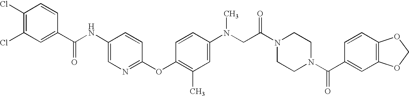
C1(Cl)=C(Cl)C=C(C(NC2=CN=C(OC3=C(C)C=C(N(CC(N4CCN(C(C5=CC6=C(C=C5)OCO6)=O)CC4)=O)C)C=C3)C=C2)=O)C=C1
